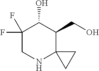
OCC1C2(NCC(F)(F)C1O)CC2
